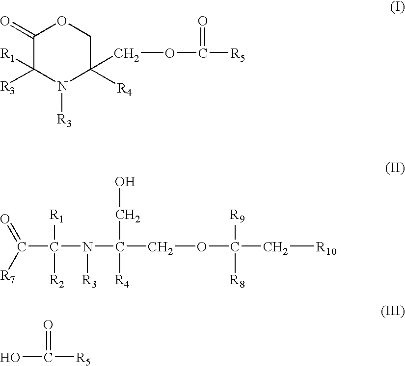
C1(=O)C([R1])([R3])N([R3])C(COC(=O)[R5])([R4])CO1.C(C(N(C(COC(C[R10])([R8])[R9])([R4])CO)[R3])([R1])[R2])(=O)[R7].OC([R5])=O
